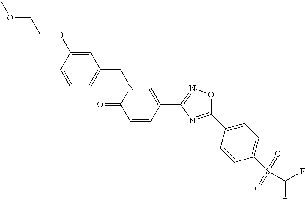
C1=CC(OCCOC)=CC(CN2C(=O)C=CC(C3=NOC(C4=CC=C(S(C(F)F)(=O)=O)C=C4)=N3)=C2)=C1
